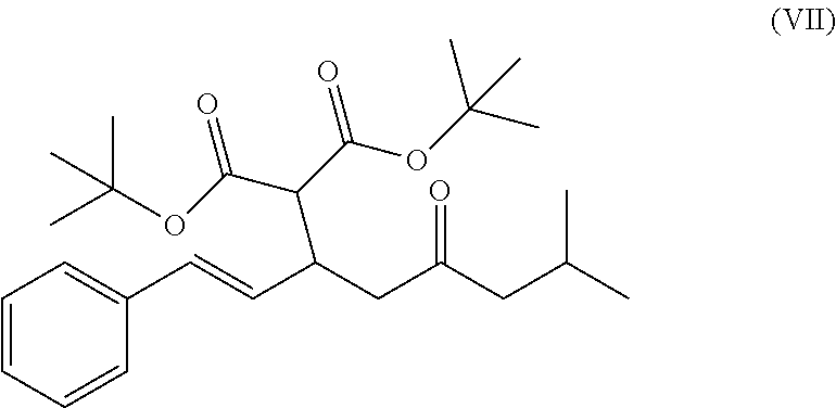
C1=CC=CC(C=CC(CC(CC(C)C)=O)C(C(=O)OC(C)(C)C)C(OC(C)(C)C)=O)=C1
